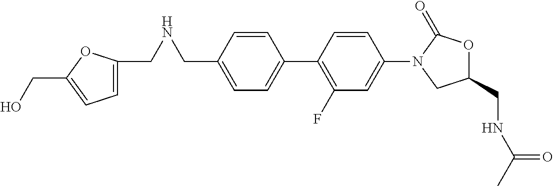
C1(CNCC2=CC=C(CO)O2)=CC=C(C2=C(F)C=C(N3C(=O)OC(CNC(C)=O)C3)C=C2)C=C1
